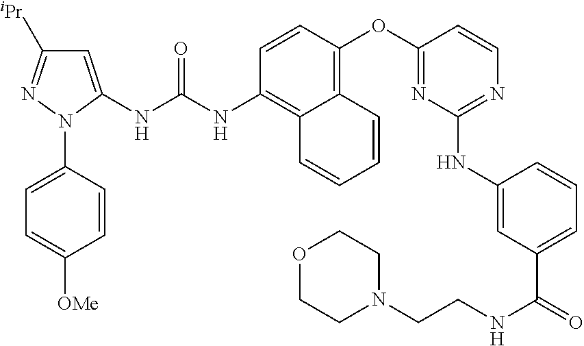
C1=CC(OC2=NC(NC3=CC(C(=O)NCCN4CCOCC4)=CC=C3)=NC=C2)=C2C(=C1NC(NC1=CC([iPr])=NN1C1=CC=C([OMe])C=C1)=O)C=CC=C2
